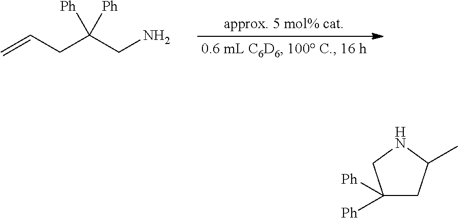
C=CCC(CN)([Ph])[Ph].C1([Ph])([Ph])CC(C)NC1
